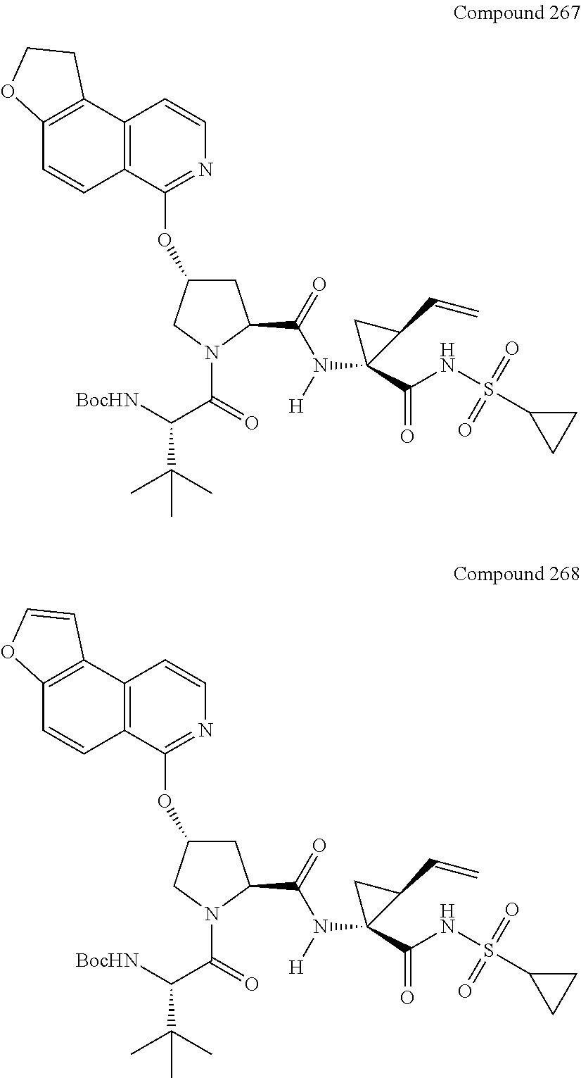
[BocHN]C(C(=O)N1C(C(=O)N([H])C2(C(NS(C3CC3)(=O)=O)=O)C(C=C)C2)CC(OC2=NC=CC3=C2C=CC2=C3CCO2)C1)C(C)(C)C.[BocHN]C(C(=O)N1C(C(=O)N([H])C2(C(NS(C3CC3)(=O)=O)=O)C(C=C)C2)CC(OC2=NC=CC3=C2C=CC2=C3C=CO2)C1)C(C)(C)C
